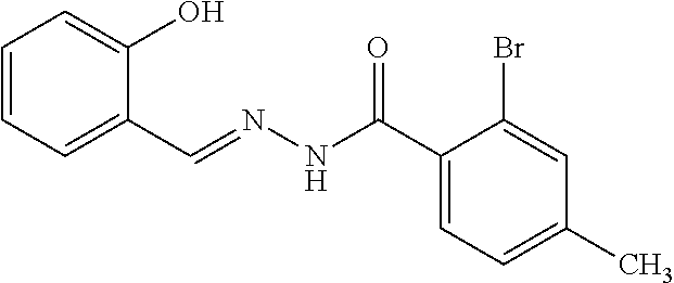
C1=CC=C(C=NNC(C2=CC=C(C)C=C2Br)=O)C(O)=C1
